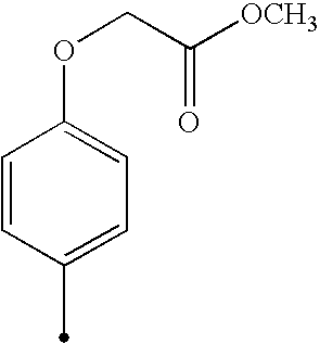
C1=CC(C)=CC=C1OCC([OCH3])=O
